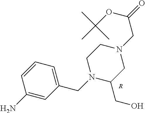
C1(CO)CN(CC(=O)OC(C)(C)C)CCN1CC1=CC=CC(N)=C1.[R]
